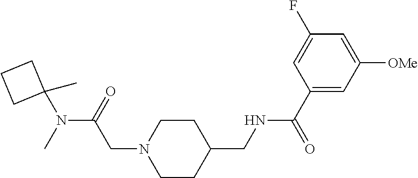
C(N1CCC(CNC(C2=CC([OMe])=CC(F)=C2)=O)CC1)C(N(C)C1(C)CCC1)=O
